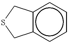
c12c(cccc1)CSC2
